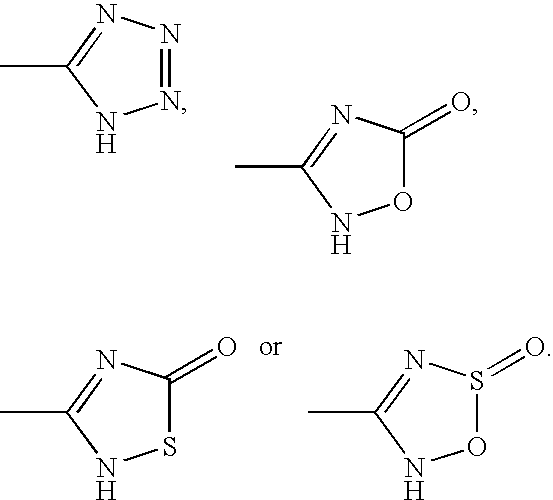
N1=NN=C(C)N1.O1C(=O)N=C(C)N1.S1C(=O)N=C(C)N1.O1S(=O)N=C(C)N1
